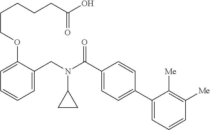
C1=C(CN(C(C2=CC=C(C3=CC=CC([Me])=C3[Me])C=C2)=O)C2CC2)C(OCCCCCC(O)=O)=CC=C1
